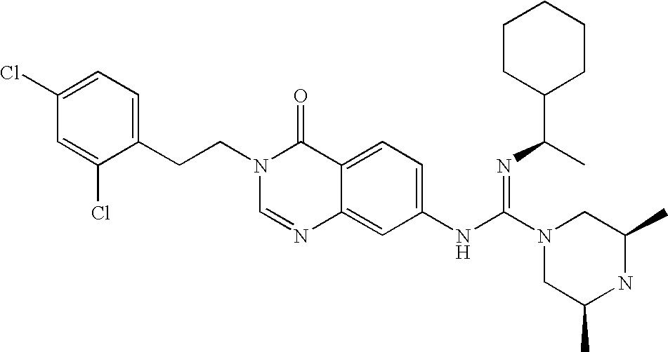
C1(Cl)=CC=C(CCN2C=NC3=CC(NC(N4CC(C)NC(C)C4)=NC(C4CCCCC4)C)=CC=C3C2=O)C(Cl)=C1
